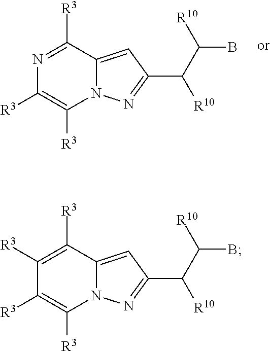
N1=C([R3])C2=CC(C([R10])C(B)[R10])=NN2C([R3])=C1[R3].C1([R3])=C([R3])C2=CC(C([R10])C(B)[R10])=NN2C([R3])=C1[R3]
